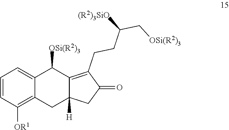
C1=CC([OR1])=C2C(=C1)C([OSi(R2)3])C1=C(CCC(C[OSi(R2)3])[(R2)3SiO])C(=O)CC1([H])C2
